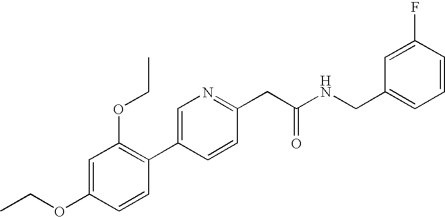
C1(OCC)=CC(OCC)=C(C2=CN=C(CC(NCC3=CC=CC(F)=C3)=O)C=C2)C=C1
